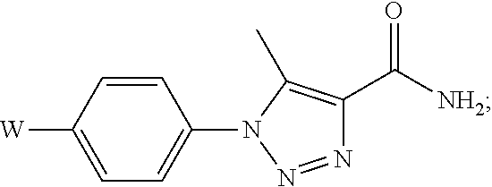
C1(N2N=NC(C([NH2])=O)=C2C)=CC=C([W])C=C1
